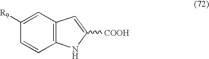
C1([R9])=CC2=C(C=C1)NC([COOH])=C2
